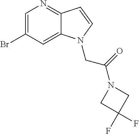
C1=C(Br)C=C2C(=N1)C=CN2CC(=O)N1CC(F)(F)C1
